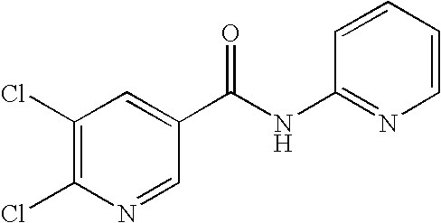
ClC1=C(Cl)N=CC(C(NC2=NC=CC=C2)=O)=C1
